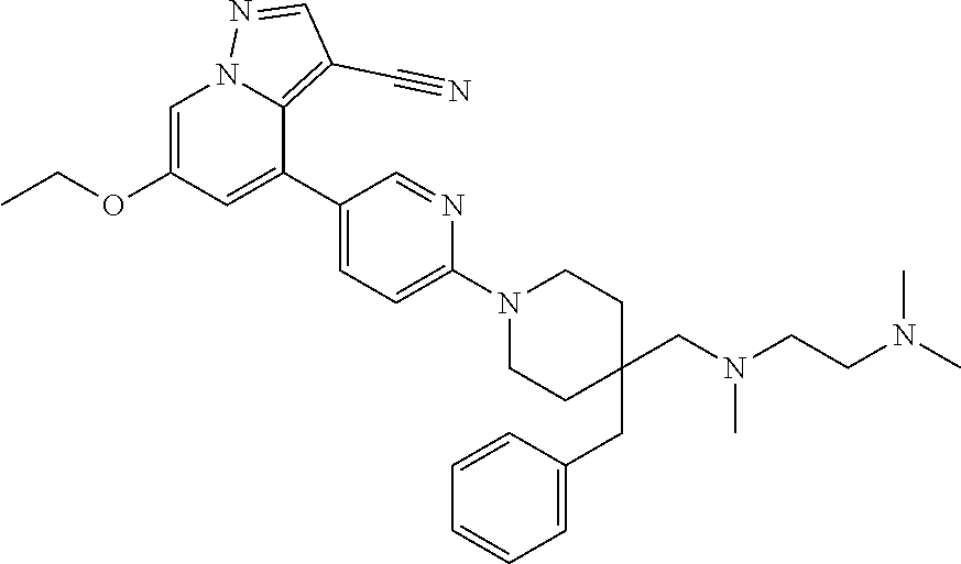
C1=C(OCC)C=C(C2=CC=C(N3CCC(CN(CCN(C)C)C)(CC4=CC=CC=C4)CC3)N=C2)C2=C(C#N)C=NN12
